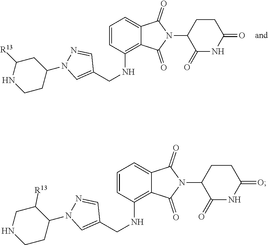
C1=CC(NCC2=CN(C3CC([R13])NCC3)N=C2)=C2C(=C1)C(=O)N(C1C(=O)NC(=O)CC1)C2=O.C1=CC(NCC2=CN(C3CCNCC3[R13])N=C2)=C2C(=C1)C(=O)N(C1C(=O)NC(=O)CC1)C2=O
